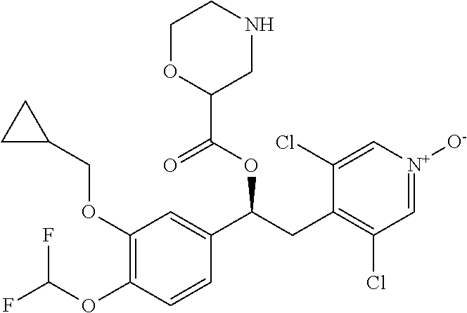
O(C1=C(OC(F)F)C=CC(C(OC(=O)C2CNCCO2)CC2=C(Cl)C=[N+]([O-])C=C2Cl)=C1)CC1CC1
